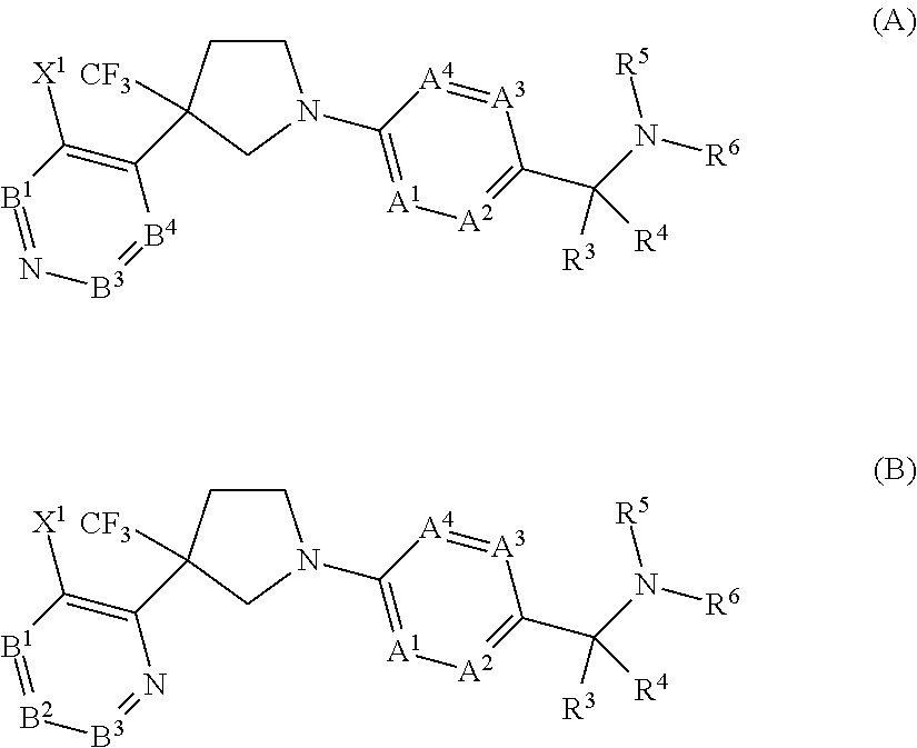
C1CC(C2=C([X1])[B1]=N[B3]=[B4]2)([CF3])CN1C1=[A1][A2]=C(C([R3])(N([R5])[R6])[R4])[A3]=[A4]1.C1CC(C2=C([X1])[B1]=[B2][B3]=N2)([CF3])CN1C1=[A1][A2]=C(C([R3])(N([R5])[R6])[R4])[A3]=[A4]1
